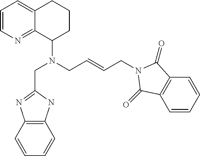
C1=CN=C2C(=C1)CCCC2N(CC=CCN1C(=O)C2=C(C=CC=C2)C1=O)CC1=NC2=C(N1)C=CC=C2
